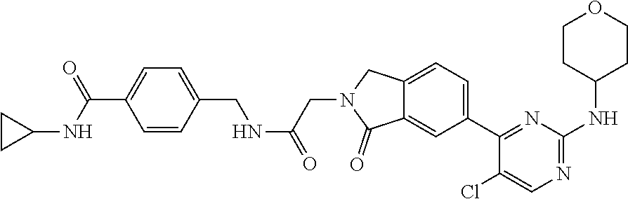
C12=CC(C3=NC(NC4CCOCC4)=NC=C3Cl)=CC=C1CN(CC(NCC1=CC=C(C(NC3CC3)=O)C=C1)=O)C2=O
